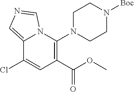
C12=CN=CN1C(N1CCN([Boc])CC1)=C(C(OC)=O)C=C2Cl
